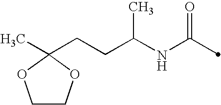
C(NC(=O)C)(CCC1(C)OCCO1)C
